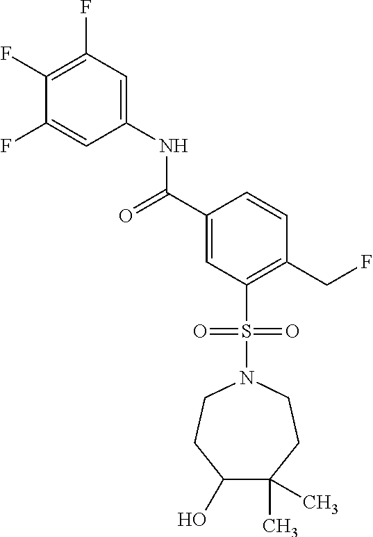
C(C1=CC(S(N2CCC(C)(C)C(O)CC2)(=O)=O)=C(CF)C=C1)(=O)NC1=CC(F)=C(F)C(F)=C1
